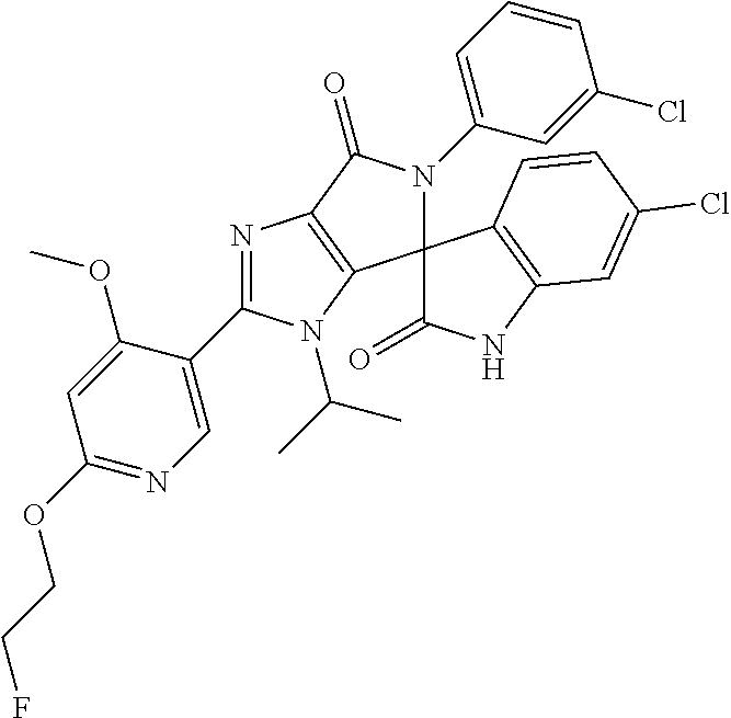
C1(OCCF)=NC=C(C2=NC3=C(C4(N(C5=CC=CC(Cl)=C5)C3=O)C(=O)NC3=C4C=CC(Cl)=C3)N2C(C)C)C(OC)=C1
